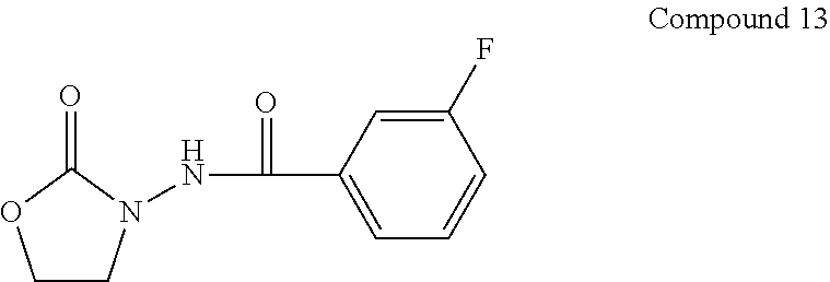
C1CN(NC(C2=CC=CC(F)=C2)=O)C(=O)O1
